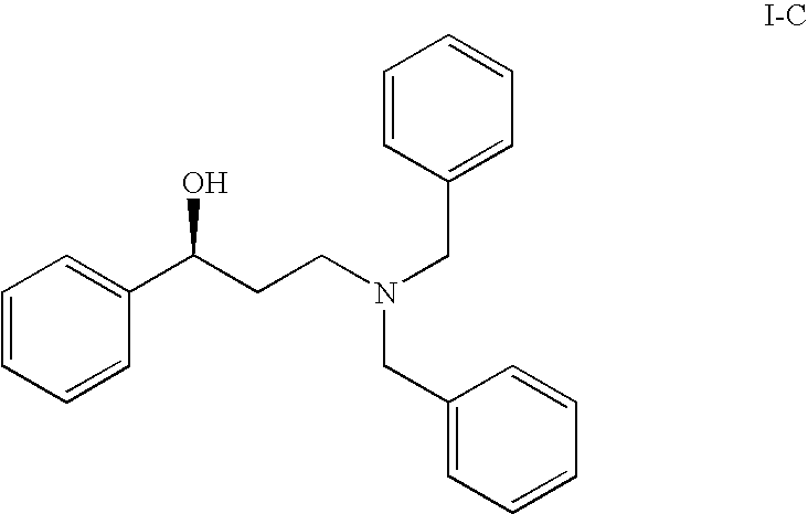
C1=CC=CC(C(CCN(CC2=CC=CC=C2)CC2=CC=CC=C2)O)=C1
